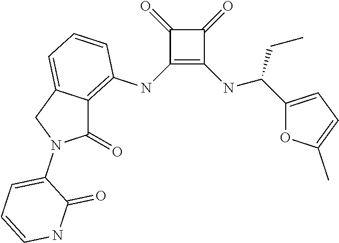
C1(NC2=C3C(=CC=C2)CN(C2=CC=CNC2=O)C3=O)=C(NC(C2=CC=C(C)O2)CC)C(=O)C1=O
